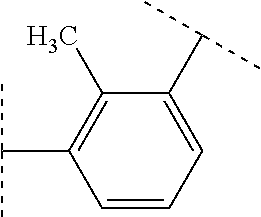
C1=CC=C(C(C)C)C(C)=C1C(C)C
